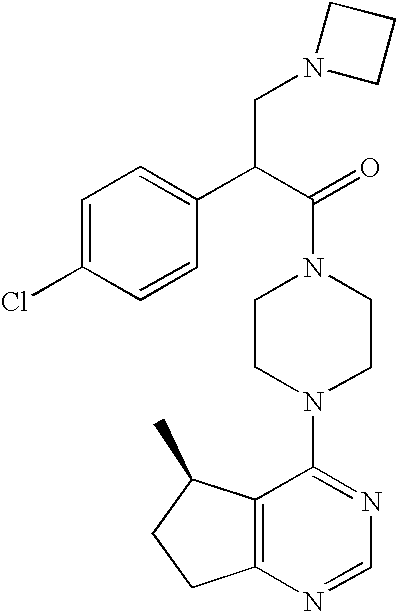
C1=C(Cl)C=CC(C(C(=O)N2CCN(C3=NC=NC4=C3C(C)CC4)CC2)CN2CCC2)=C1
